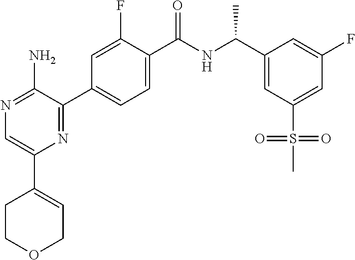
N1=C(N)C(C2=CC=C(C(NC(C3=CC(S(C)(=O)=O)=CC(F)=C3)C)=O)C(F)=C2)=NC(C2=CCOCC2)=C1
